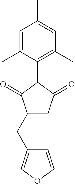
C1=C(C)C(C2C(=O)C(CC3=COC=C3)CC2=O)=C(C)C=C1C
